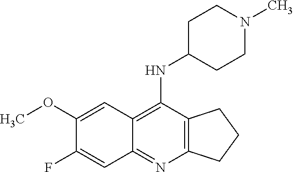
C1(OC)=CC2=C(NC3CCN(C)CC3)C3=C(N=C2C=C1F)CCC3
